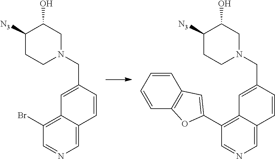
C1(Br)=C2C(=CN=C1)C=CC(CN1CC(O)C([N3])CC1)=C2.C1(C2=CC3=C(O2)C=CC=C3)=C2C(=CN=C1)C=CC(CN1CC(O)C([N3])CC1)=C2
